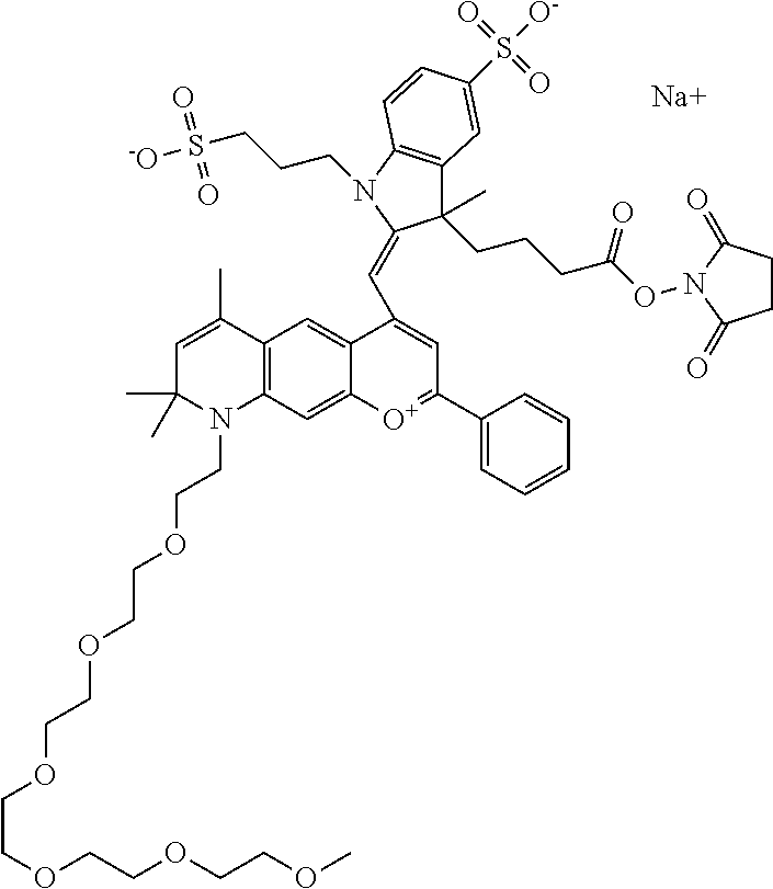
[Na].C1=C(C)C2=C(N(CCOCCOCCOCCOCCOCCOC)C1(C)C)C=C1C(=C2)C(C=C2C(C)(CCCC(ON3C(=O)CCC3=O)=O)C3=C(C=CC(S([O-])(=O)=O)=C3)N2CCCS([-O])(=O)=O)=CC(C2=CC=CC=C2)=[O+]1
